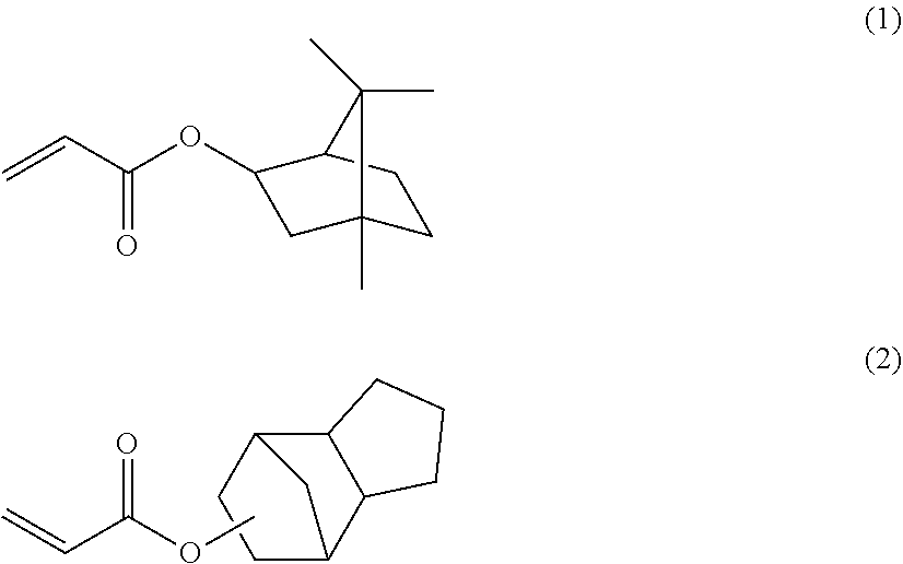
C12C3CCC(C1CCC2)C3.C=CC(OC)=O.C=CC(OC1CC2(C)CCC1C2(C)C)=O
